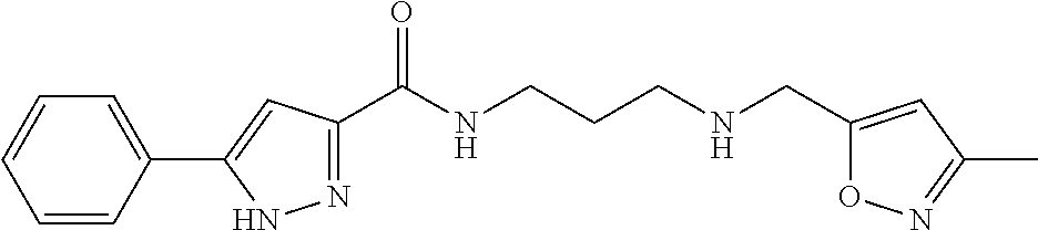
C1=CC(C2=CC(C(NCCCNCC3=CC(C)=NO3)=O)=NN2)=CC=C1
